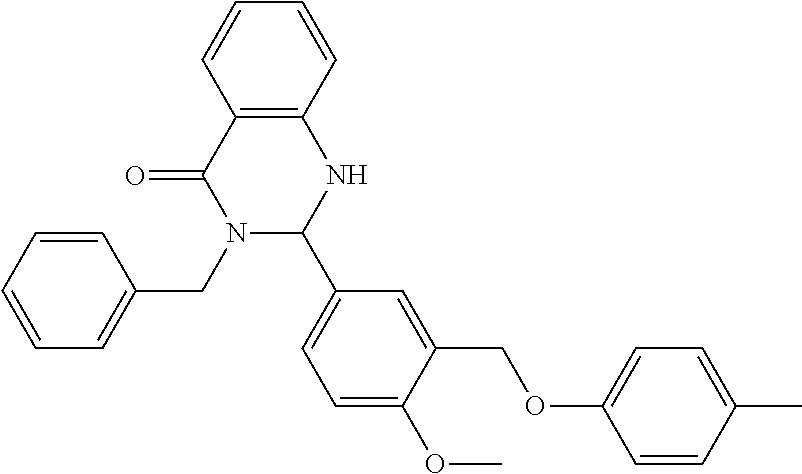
C12=C(C=CC=C1)NC(C1=CC=C(OC)C(COC3=CC=C(C)C=C3)=C1)N(CC1=CC=CC=C1)C2=O
